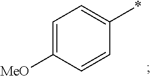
C1=C([MeO])C=CC(*)=C1
